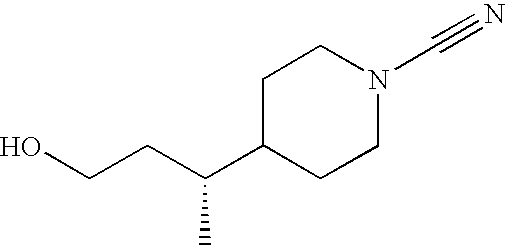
OCCC(C1CCN(C#N)CC1)C
